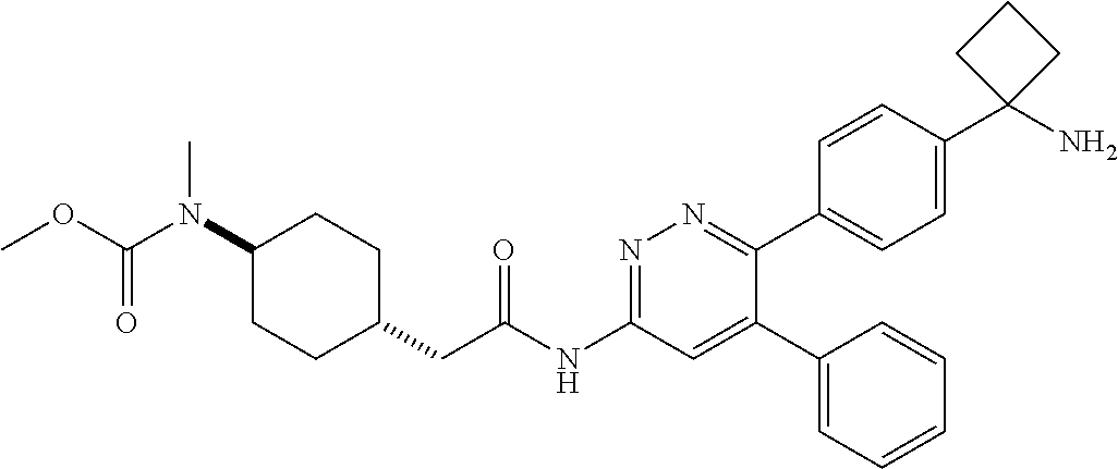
C1(N(C(OC)=O)C)CCC(CC(NC2=NN=C(C3=CC=C(C4(N)CCC4)C=C3)C(C3=CC=CC=C3)=C2)=O)CC1
